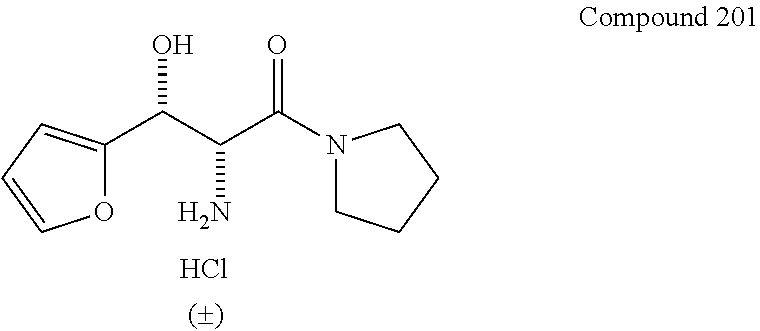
O1C(C(C(C(N2CCCC2)=O)N)O)=CC=C1.Cl
